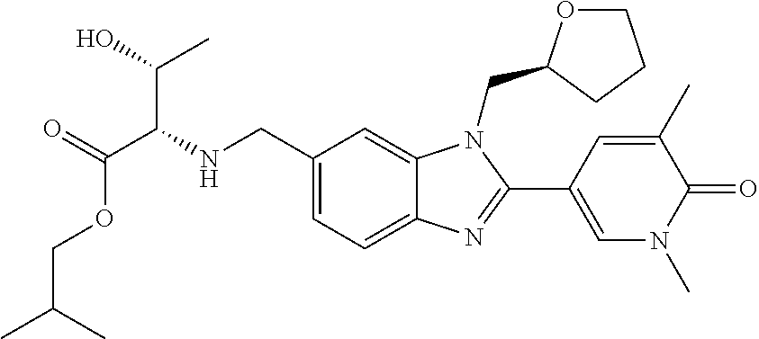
N(CC1=CC=C2C(=C1)N(CC1OCCC1)C(C1=CN(C)C(=O)C(C)=C1)=N2)C(C(=O)OCC(C)C)C(O)C
